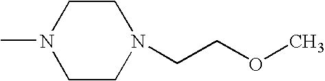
CN1CCN(CCOC)CC1
